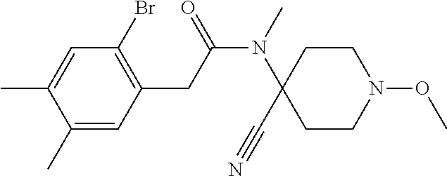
C1=C(C)C(C)=CC(CC(N(C)C2(C#N)CCN(OC)CC2)=O)=C1Br
